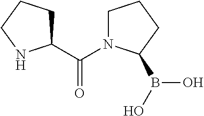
C(C1CCCN1)(=O)N1CCCC1B(O)O
